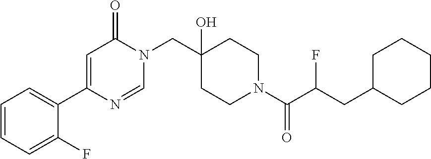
N1(CC2(O)CCN(C(=O)C(CC3CCCCC3)F)CC2)C(=O)C=C(C2=CC=CC=C2F)N=C1
